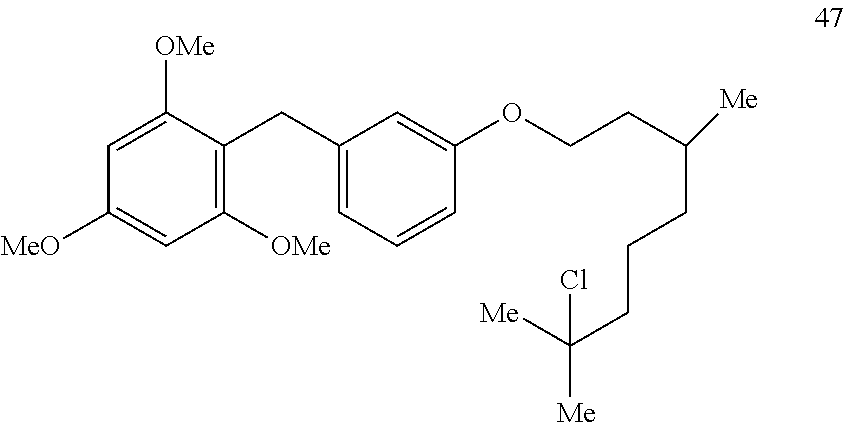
C1([MeO])=CC([OMe])=C(CC2=CC=CC(OCCC([Me])CCCC([Me])([Me])Cl)=C2)C([OMe])=C1
